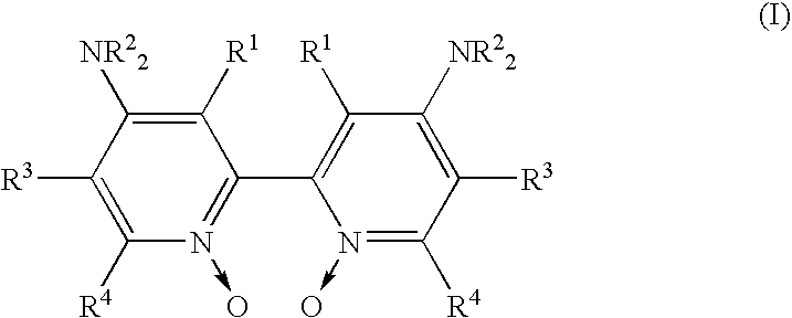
C1([R1])=C([NR22])C([R3])=C([R4])N(->O)=C1C1=C([R1])C([NR22])=C([R3])C([R4])=N1->O
